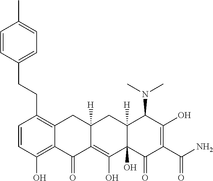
C1=CC(O)=C2C(=C1CCC1=CC=C(C)C=C1)CC1([H])C(=C(O)C3(O)C([H])(C1)C(N(C)C)C(O)=C(C(N)=O)C3=O)C2=O
